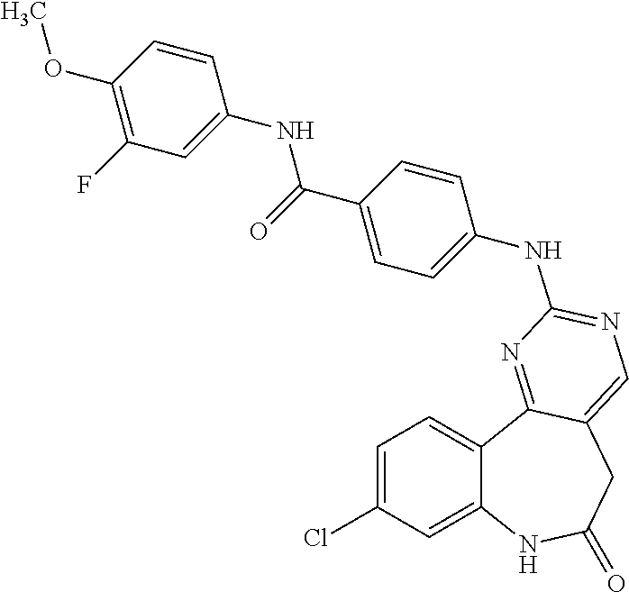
C1=C(Cl)C=C2C(=C1)C1=NC(NC3=CC=C(C(=O)NC4=CC(F)=C(OC)C=C4)C=C3)=NC=C1CC(=O)N2
